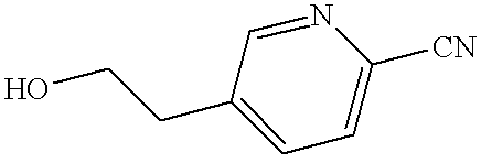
C1=NC([CN])=CC=C1CCO
